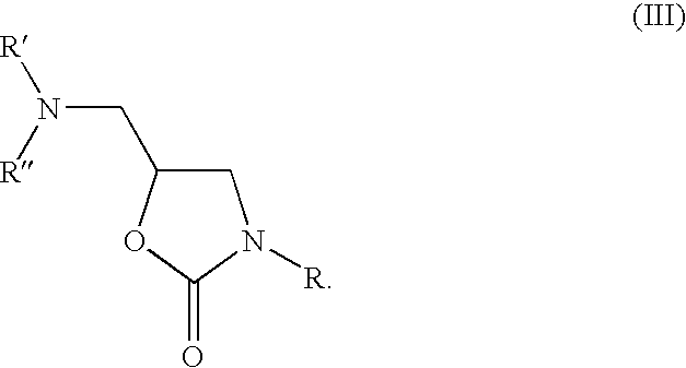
C1C(CN([R])[R])OC(=O)N1[R]
